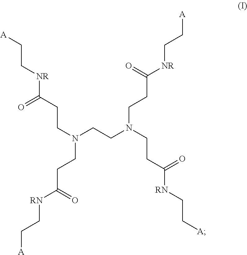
[A]CC[NR]C(CCN(CCN(CCC([RN]CC[A])=O)CCC([NR]CC[A])=O)CCC([RN]CC[A])=O)=O
